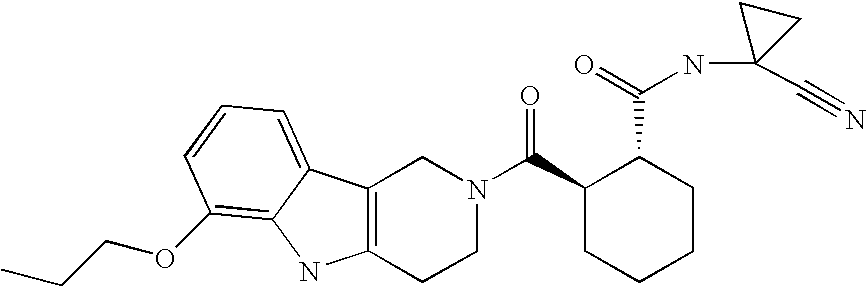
C12=C(CCN(C(C3CCCCC3C(=O)NC3(C#N)CC3)=O)C1)NC1=C(OCCC)C=CC=C21
